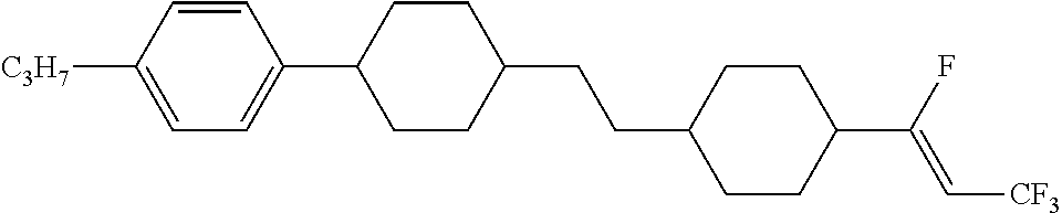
C1=C([C3H7])C=CC(C2CCC(CCC3CCC(C(F)=C[CF3])CC3)CC2)=C1
